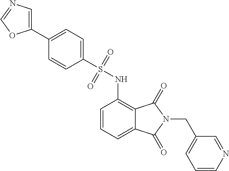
C1=CN=CC(CN2C(=O)C3=C(NS(=O)(=O)C4=CC=C(C5=CN=CO5)C=C4)C=CC=C3C2=O)=C1
